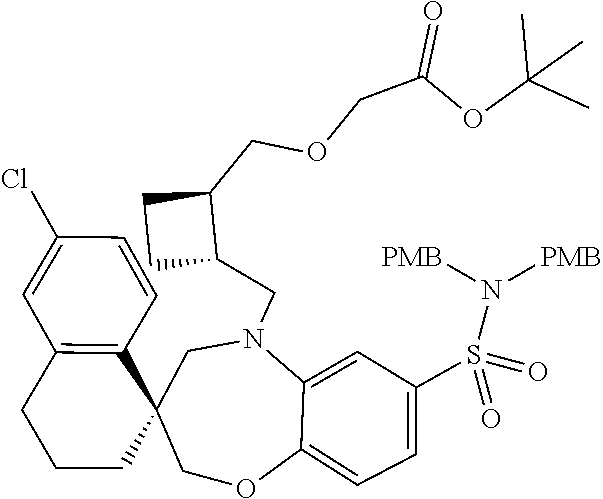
C1(Cl)=CC2=C(C=C1)C1(CCC2)CN(CC2C(COCC(OC(C)(C)C)=O)CC2)C2=CC(S(=O)(=O)N([PMB])[PMB])=CC=C2OC1
